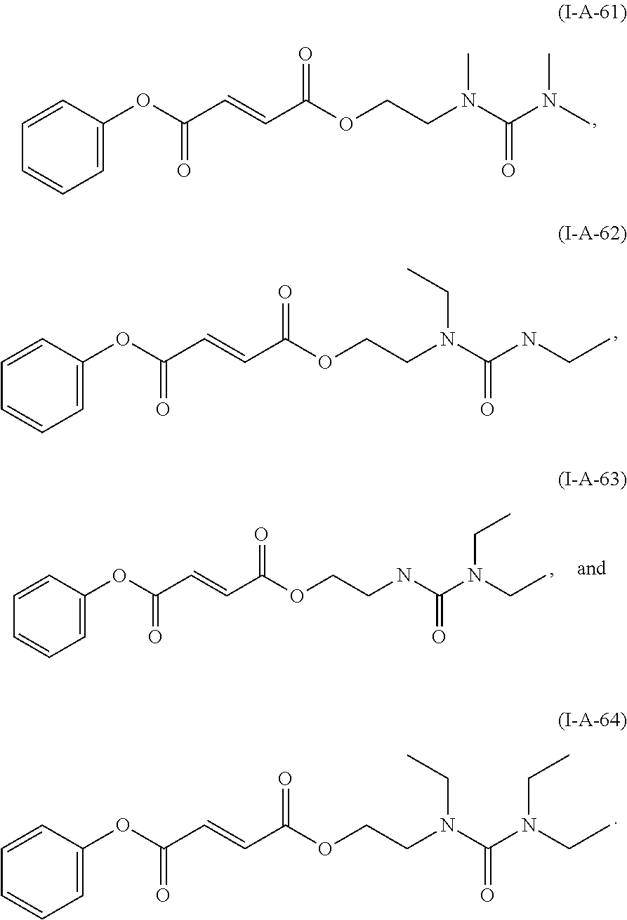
C1(OC(C=CC(OCCN(C(N(C)C)=O)C)=O)=O)=CC=CC=C1.C1(OC(C=CC(OCCN(C(NCC)=O)CC)=O)=O)=CC=CC=C1.C1(OC(C=CC(OCCN(C(N(CC)CC)=O)CC)=O)=O)=CC=CC=C1.C1(OC(C=CC(OCCNC(N(CC)CC)=O)=O)=O)=CC=CC=C1
